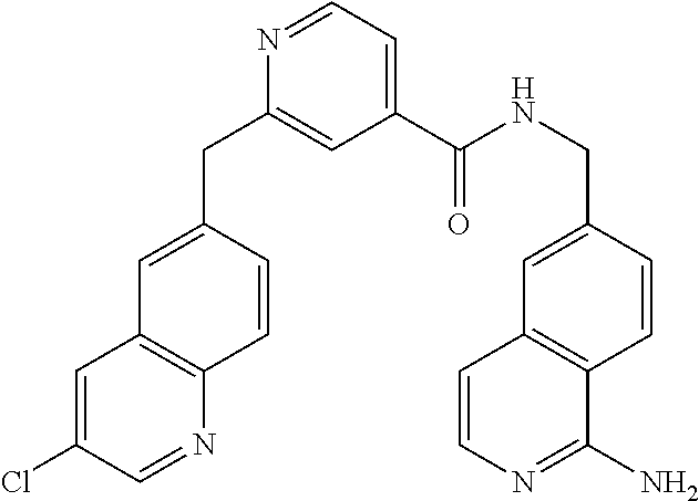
C(C1=CC2=C(C=C1)N=CC(Cl)=C2)C1=CC(C(NCC2=CC3=C(C=C2)C(N)=NC=C3)=O)=CC=N1
